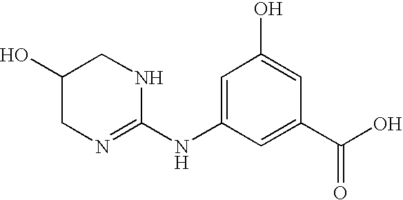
C1(NC2=NCC(O)CN2)=CC(O)=CC(C(O)=O)=C1
